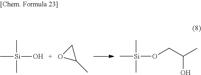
C[Si](C)(O)C.O1C(C)C1.C[Si](C)(OCC(C)O)C
